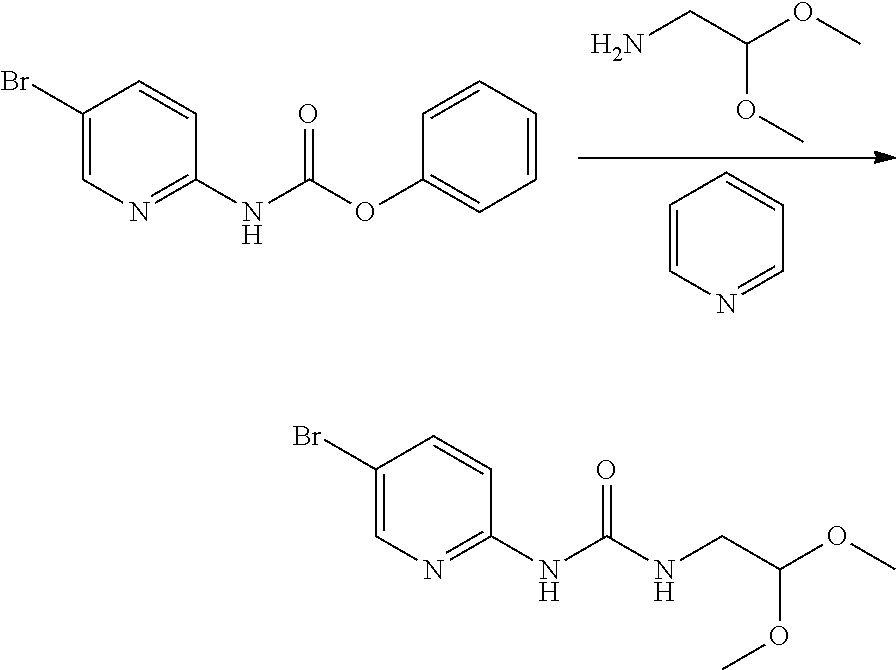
C1=CN=CC=C1.NCC(OC)OC.C1(Br)=CN=C(NC(OC2=CC=CC=C2)=O)C=C1.C1(Br)=CN=C(NC(NCC(OC)OC)=O)C=C1
